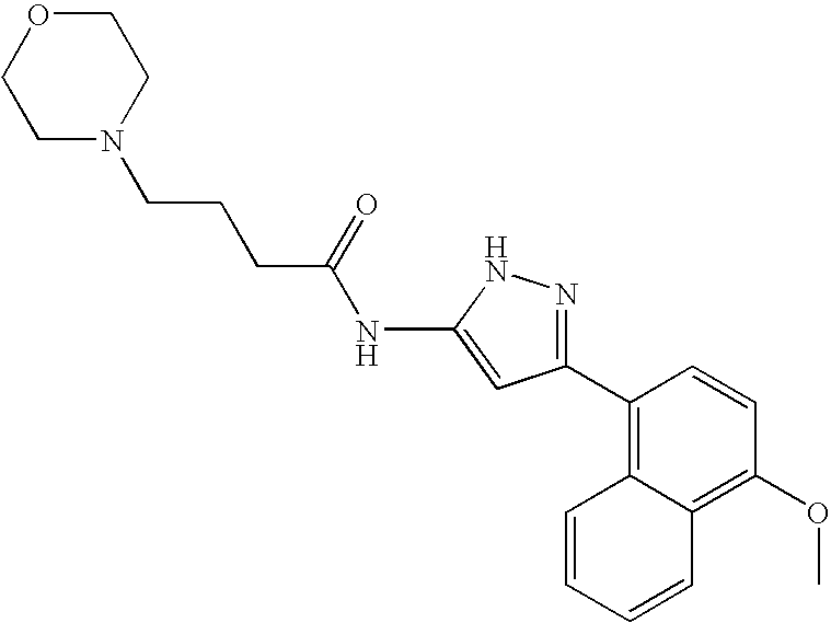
N(C1=CC(C2=C3C(=C(OC)C=C2)C=CC=C3)=NN1)C(CCCN1CCOCC1)=O
